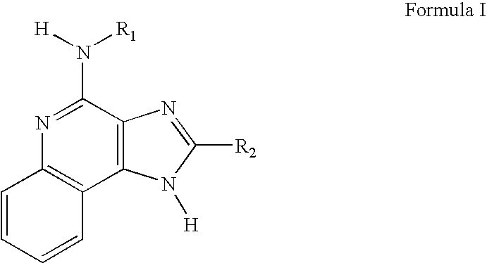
C12=C(N([H])C([R2])=N1)C1=C(N=C2N([H])[R1])C=CC=C1
